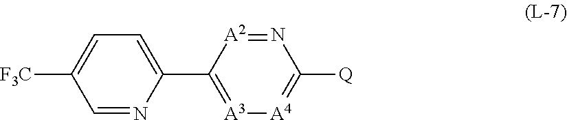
C1(C2=[A3][A4]=C([Q])N=[A2]2)=CC=C([F3C])C=N1
